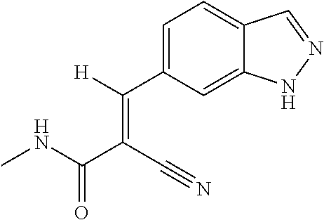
C1=C(C([H])=C(C(NC)=O)C#N)C=C2C(=C1)C=NN2
